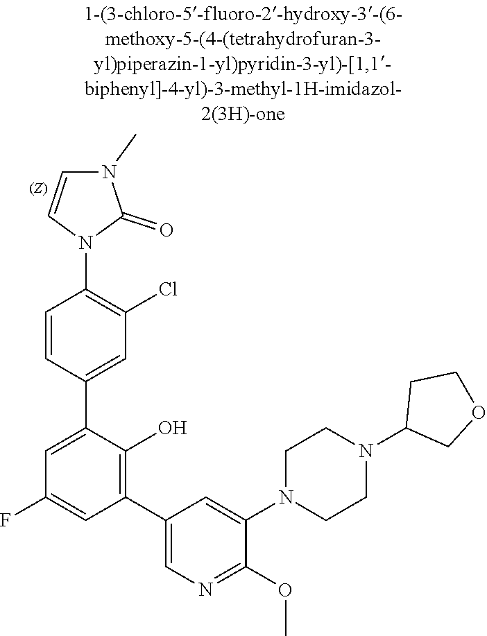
C1CN(C2=CC(C3=C(O)C(C4=CC(Cl)=C(N5C=CN(C)C5=O)C=C4)=CC(F)=C3)=CN=C2OC)CCN1C1CCOC1
